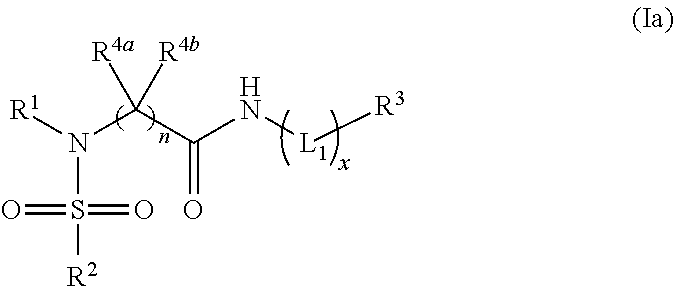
N(C(C(N[L1][R3])=O)([R4a])[R4b])([R1])S([R2])(=O)=O
